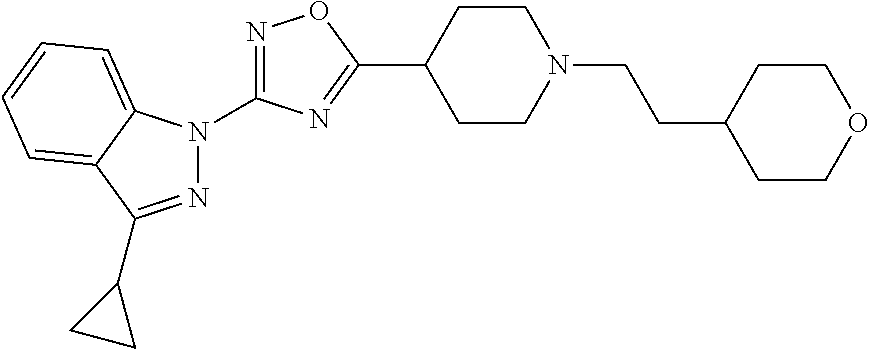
C1CC(C2=NC(N3N=C(C4CC4)C4=CC=CC=C34)=NO2)CCN1CCC1CCOCC1
